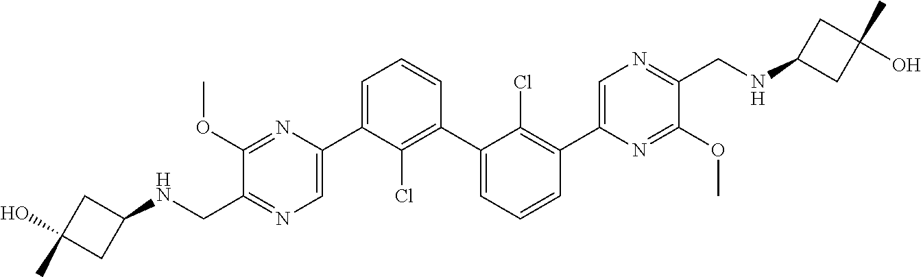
C1(OC)=NC(C2=CC=CC(C3=CC=CC(C4=CN=C(CNC5CC(O)(C)C5)C(OC)=N4)=C3Cl)=C2Cl)=CN=C1CNC1CC(O)(C)C1
